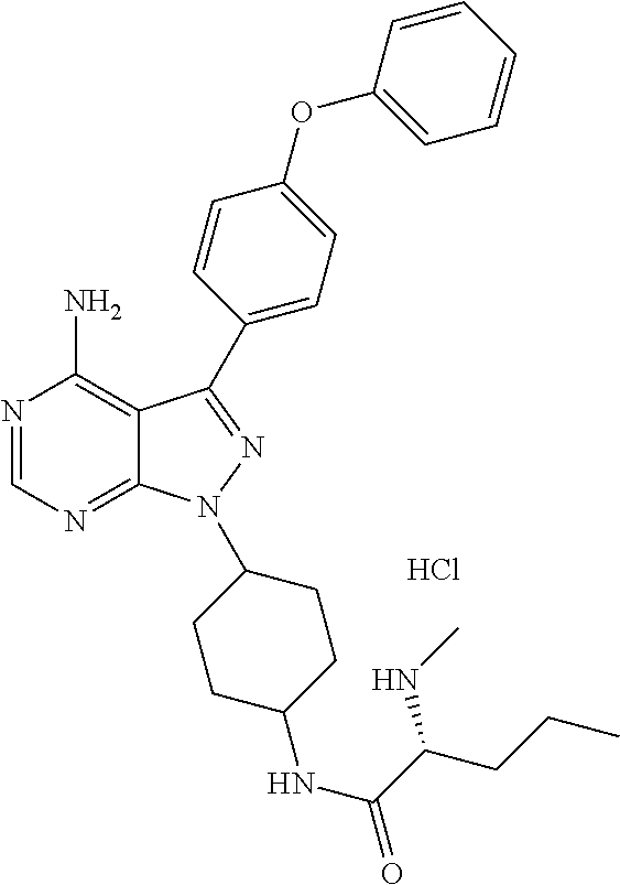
N1=CN=C2C(=C1N)C(C1=CC=C(OC3=CC=CC=C3)C=C1)=NN2C1CCC(NC(C(CCC)NC)=O)CC1.Cl
